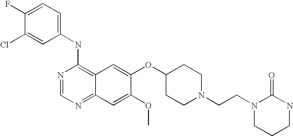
C1=C(Cl)C(F)=CC=C1NC1=C2C(=NC=N1)C=C(OC)C(OC1CCN(CCN3C(=O)NCCC3)CC1)=C2
